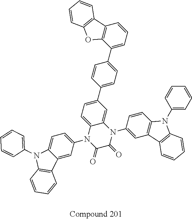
C1(C2=CC=C(C3=CC=C4C(=C3)N(C3=CC5=C(C=C3)N(C3=CC=CC=C3)C3=C5C=CC=C3)C(=O)C(=O)N4C3=CC=C4C(=C3)C3=C(N4C4=CC=CC=C4)C=CC=C3)C=C2)=CC=CC2=C1OC1=C2C=CC=C1
